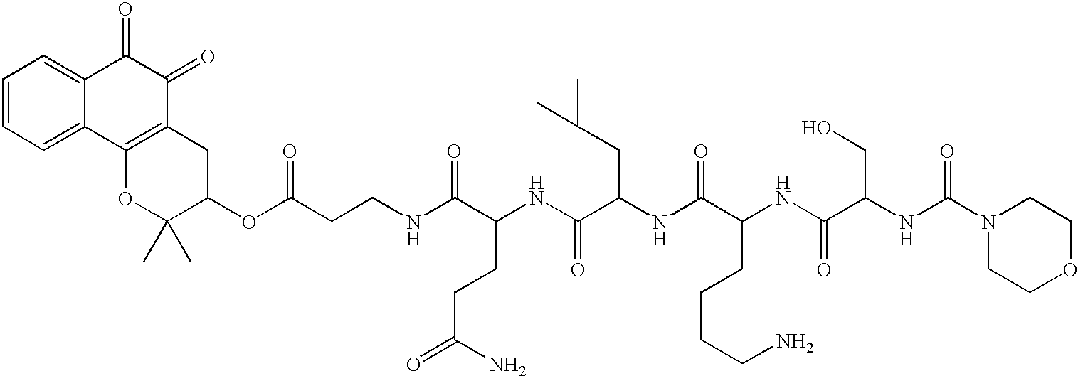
C1=CC=C2C(=C1)C(=O)C(=O)C1=C2OC(C)(C)C(OC(CCNC(C(NC(C(NC(C(NC(C(NC(N2CCOCC2)=O)CO)=O)CCCCN)=O)CC(C)C)=O)CCC(=O)N)=O)=O)C1
